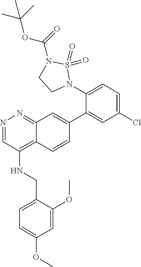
C1(N2S(=O)(=O)N(C(=O)OC(C)(C)C)CC2)=CC=C(Cl)C=C1C1=CC2=NN=CC(NCC3=CC=C(OC)C=C3OC)=C2C=C1
